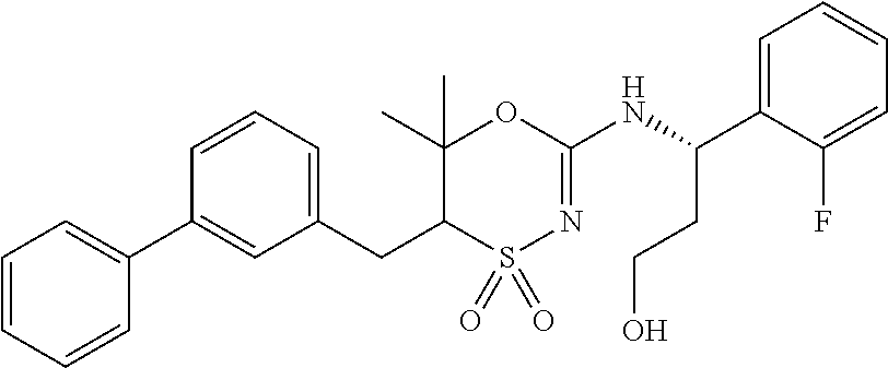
C1=CC(C2=CC=CC=C2)=CC(CC2C(C)(C)OC(NC(C3=CC=CC=C3F)CCO)=NS2(=O)=O)=C1
